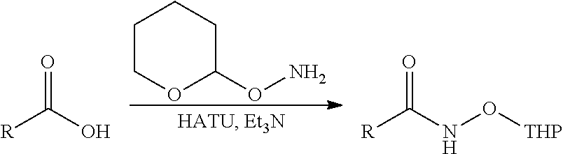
[R]C(O)=O.[R]C(NO[THP])=O.C1COC(ON)CC1
